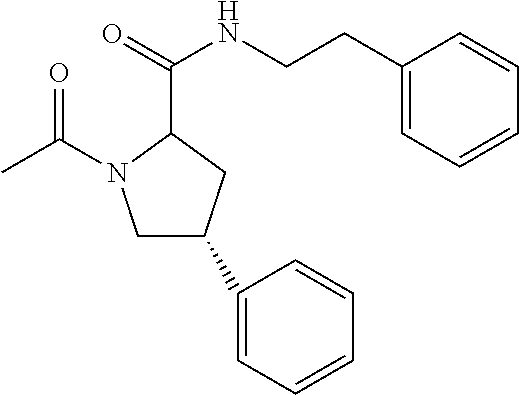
C1C(C2=CC=CC=C2)CC(C(=O)NCCC2=CC=CC=C2)N1C(C)=O
